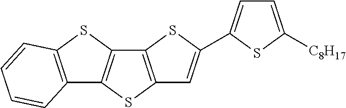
C12=C(SC3=C1SC1=C3C=CC=C1)C=C(C1=CC=C([C8H17])S1)S2
